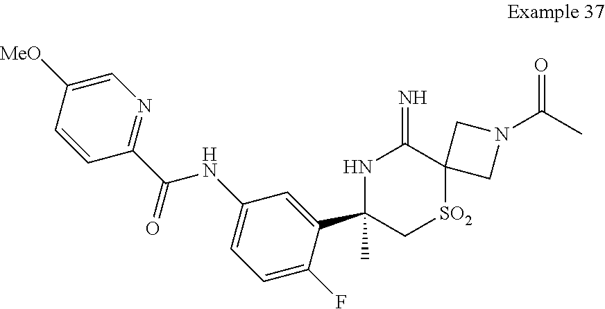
C1=CC(C(NC2=CC=C(F)C(C3(C)C[SO2]C4(C(=N)N3)CN(C(C)=O)C4)=C2)=O)=NC=C1[MeO]
